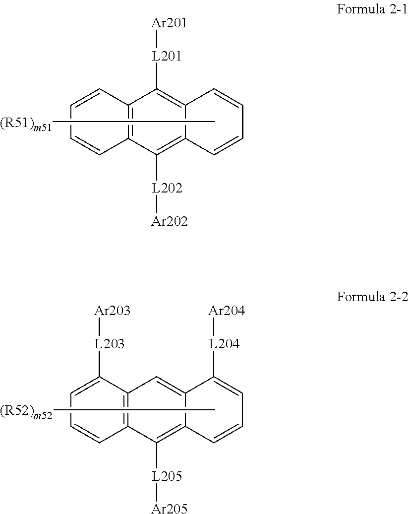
C1=CC=CC2=C1C([L202][Ar202])=C1C(=C2[L201][Ar201])C=CC=C1.C([(R51)m51])CCCC.C1=CC=C([L203][Ar203])C2=C1C([L205][Ar205])=C1C(=C2)C([L204][Ar204])=CC=C1.C([(R52)m52])CCCC
